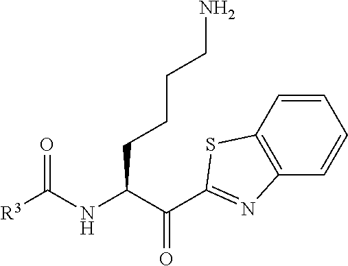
C1=CC=CC2=C1SC(C(=O)C(NC([R3])=O)CCCCN)=N2
